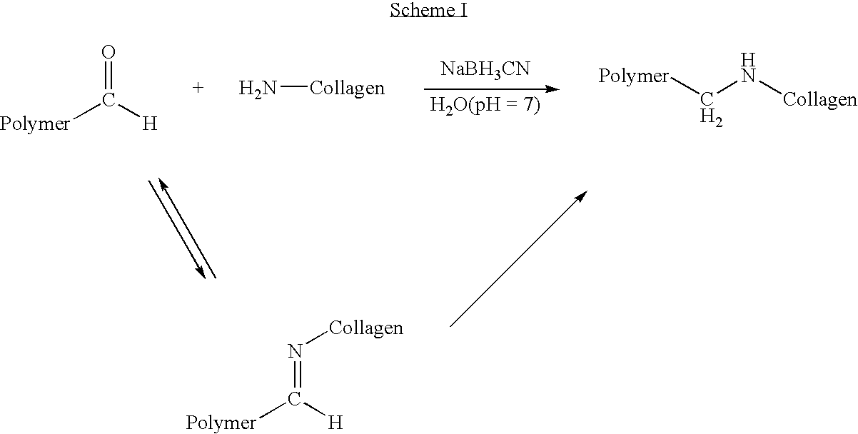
[NaBH3CN].[Polymer]C([H])=O.N[Collagen].[Polymer]CN[Collagen].[Polymer]C([H])=N[Collagen]
